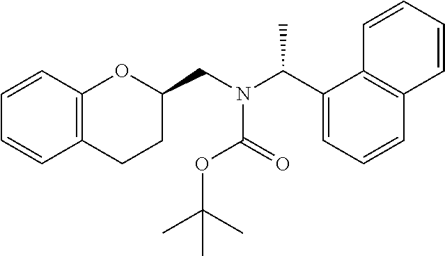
C1=CC2=C(C=C1)CCC(CN(C(C1=CC=CC3=C1C=CC=C3)C)C(OC(C)(C)C)=O)O2
